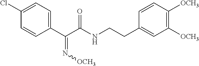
C1(Cl)=CC=C(C(C(NCCC2=CC([OCH3])=C([OCH3])C=C2)=O)=N[OCH3])C=C1
